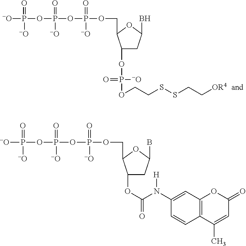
[-O]P([-O])(=O)OP([-O])(=O)OP(=O)([-O])OCC1C(OP(=O)([-O])OCCSSCC[OR4])CC(B)O1.[-O]P([-O])(=O)OP([-O])(=O)OP(=O)([-O])OCC1C(OC(=O)N(C2=CC3=C(C=C2)C(C)=CC(=O)O3)[H])CC(B)O1
